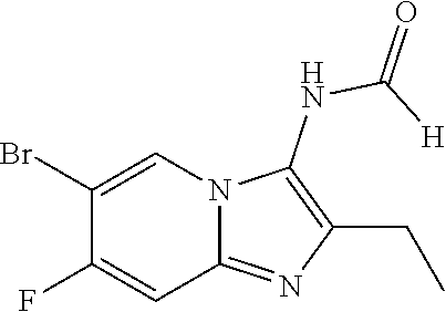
BrC1=CN2C(=NC(CC)=C2NC(=O)[H])C=C1F
